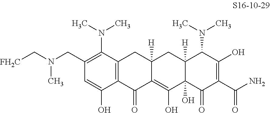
C1(CN(C[FH2C])C)=C(N(C)C)C2=C(C(O)=C1)C(=O)C1=C(O)C3(O)C([H])(CC1([H])C2)C(N(C)C)C(O)=C(C(N)=O)C3=O
